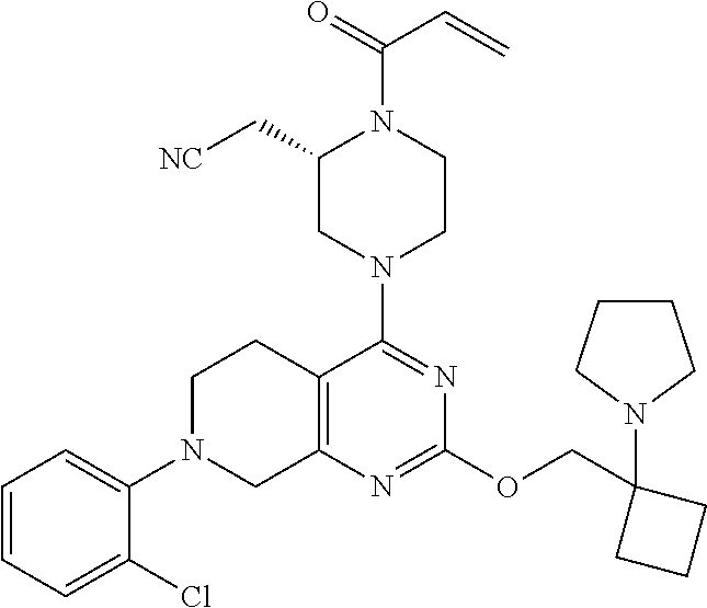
C1=CC=C(Cl)C(N2CC3=C(CC2)C(N2CCN(C(=O)C=C)C(C[NC])C2)=NC(OCC2(N4CCCC4)CCC2)=N3)=C1
